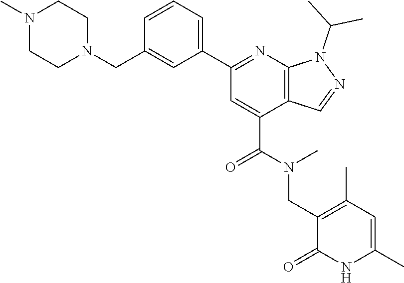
N1(C)CCN(CC2=CC(C3=NC4=C(C(C(N(CC5=C(C)C=C(C)NC5=O)C)=O)=C3)C=NN4C(C)C)=CC=C2)CC1
